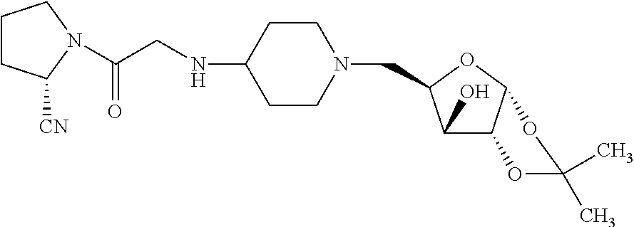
C1(O)C2C(OC1CN1CCC(NCC(N3C([CN])CCC3)=O)CC1)OC(C)(C)O2
